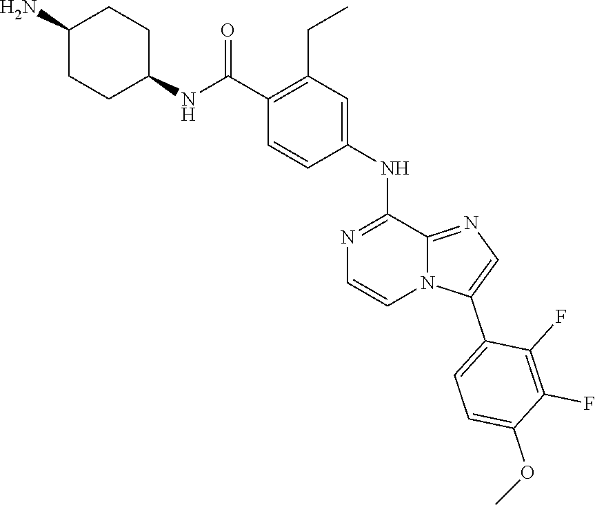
C(C1=C(CC)C=C(NC2=NC=CN3C2=NC=C3C2=CC=C(OC)C(F)=C2F)C=C1)(NC1CCC(N)CC1)=O
